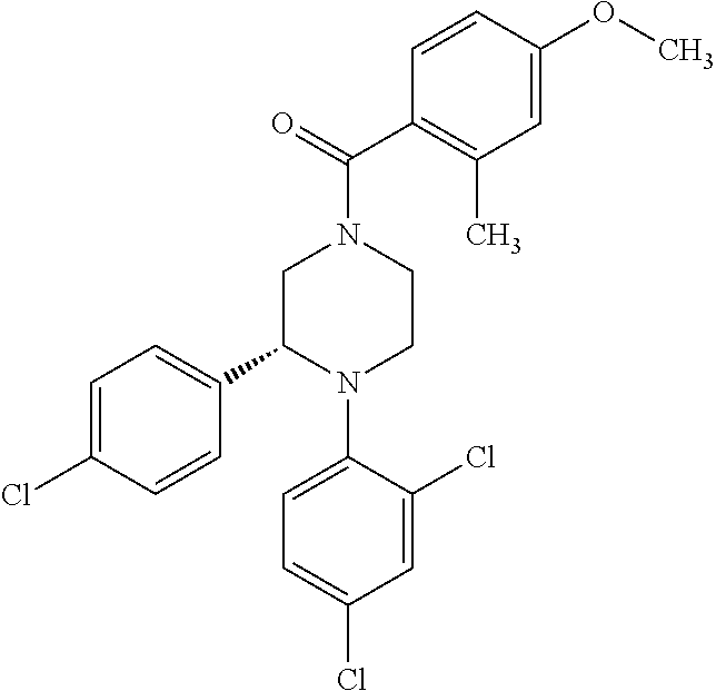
C1C(C2=CC=C(Cl)C=C2)N(C2=CC=C(Cl)C=C2Cl)CCN1C(=O)C1=C(C)C=C(OC)C=C1
